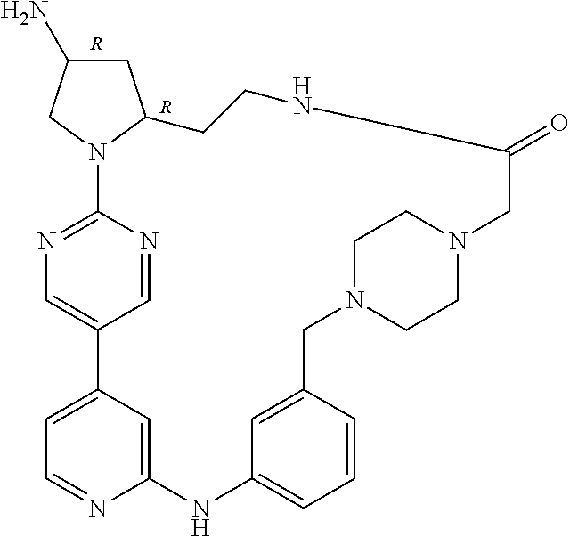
C1C(N)CN2C1CCNC(=O)CN1CCN(CC3=CC(=CC=C3)NC3=CC(=CC=N3)C3=CN=C2N=C3)CC1.[R].[R]
